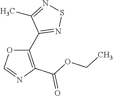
C1(C2=NSN=C2C)=C(C(OCC)=O)N=CO1
